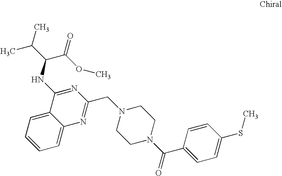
C1=CC=C2C(=C1)C(NC(C(=O)OC)C(C)C)=NC(CN1CCN(C(C3=CC=C(SC)C=C3)=O)CC1)=N2
